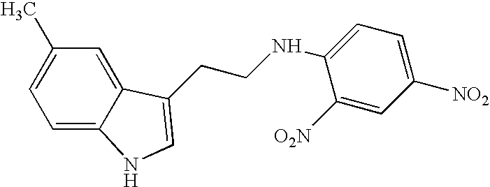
C1=C2C(=CC(C)=C1)C(CCNC1=CC=C([NO2])C=C1[O2N])=CN2
